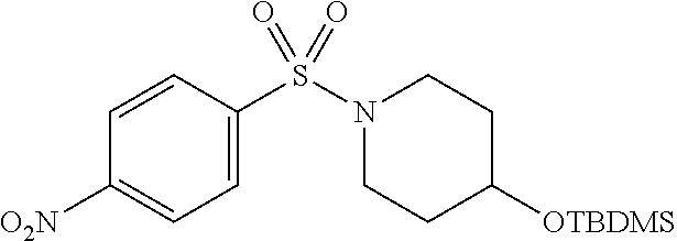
C1=C(S(N2CCC([OTBDMS])CC2)(=O)=O)C=CC([O2N])=C1
